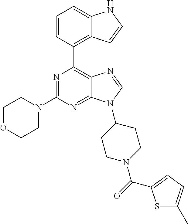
N1=C(N2CCOCC2)N=C2C(=C1C1=C3C(=CC=C1)NC=C3)N=CN2C1CCN(C(=O)C2=CC=C(C)S2)CC1
